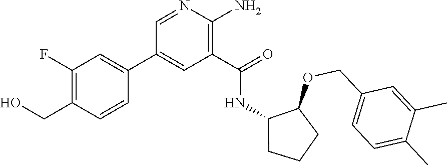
C1=NC(N)=C(C(=O)NC2C(OCC3=CC=C(C)C(C)=C3)CCC2)C=C1C1=CC(F)=C(CO)C=C1
